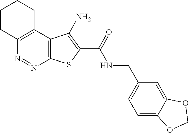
C12=C(C3=C(N=N1)CCCC3)C(N)=C(C(=O)NCC1=CC=C3C(=C1)OCO3)S2
